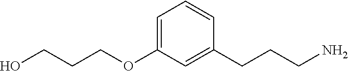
OCCCOC1=CC=CC(CCCN)=C1
